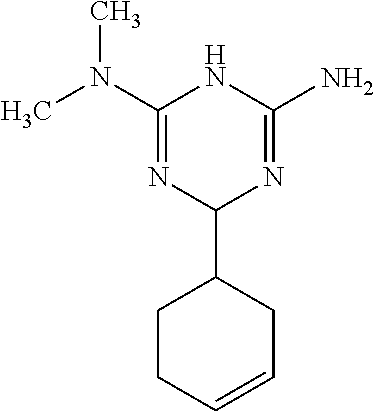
CN(C1=NC(C2CC=CCC2)N=C(N)N1)C
